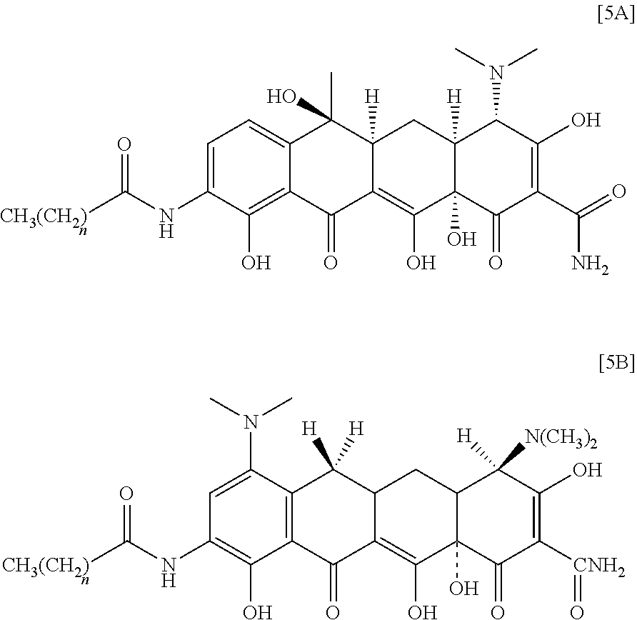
[CH3(CH2)n]C(NC1=CC=C2C(=C1O)C(=O)C1=C(O)C3(O)C([H])(CC1([H])C2(C)O)C(N(C)C)C(O)=C(C(=O)N)C3=O)=O.[CH3(CH2)n]C(NC1=C(O)C2=C(C(N(C)C)=C1)C([H])([H])C1C(=C(O)C3(O)C(C1)C([H])([N(CH3)2])C(O)=C([CNH2]=O)C3=O)C2=O)=O
